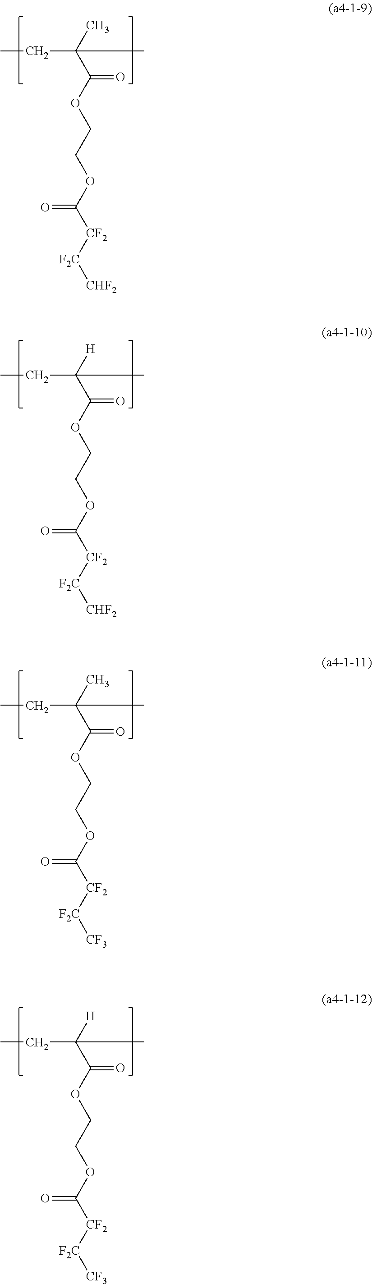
C(OC(C(C)(CC)C)=O)COC([CF2][F2C][CHF2])=O.C(OC(C([H])(CC)C)=O)COC([CF2][F2C][CHF2])=O.C(OC(C(C)(CC)C)=O)COC([CF2][F2C][CF3])=O.C(OC(C([H])(CC)C)=O)COC([CF2][F2C][CF3])=O
